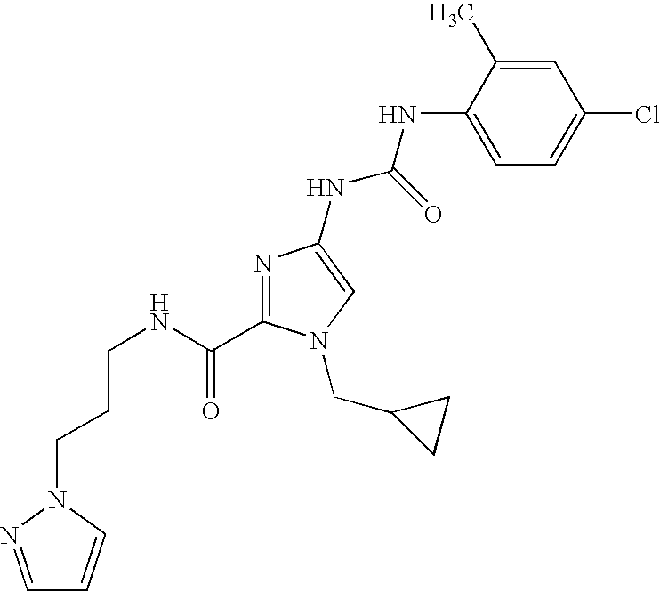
C(NC(=O)C1=NC(NC(NC2=CC=C(Cl)C=C2C)=O)=CN1CC1CC1)CCN1C=CC=N1
